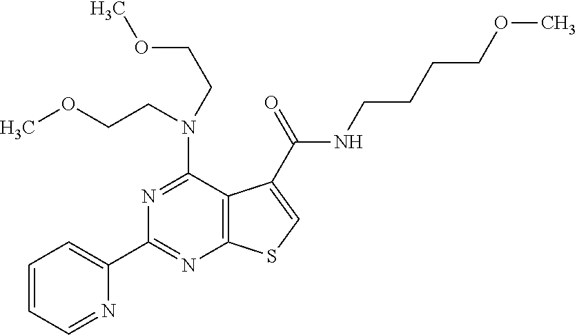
C1(C2=NC3=C(C(N(CCOC)CCOC)=N2)C(C(NCCCCOC)=O)=CS3)=CC=CC=N1
